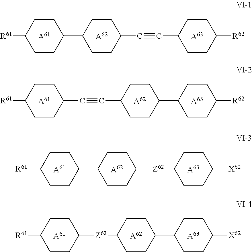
C1CC(C2CCC(C#CC3CCC([R62])CC3)CC2)CCC1[R61].[A61].[A62].[A63].C1CC(C#CC2CCC(C3CCC([R62])CC3)CC2)CCC1[R61].[A61].[A62].[A63].C1CC(C2CCC([Z62]C3CCC([X62])CC3)CC2)CCC1[R61].[A61].[A62].[A63].C1CC([Z62]C2CCC(C3CCC([X62])CC3)CC2)CCC1[R61].[A61].[A62].[A63]
